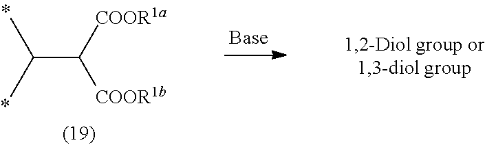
C(C(C)C)([COOR1b])[COOR1a]
